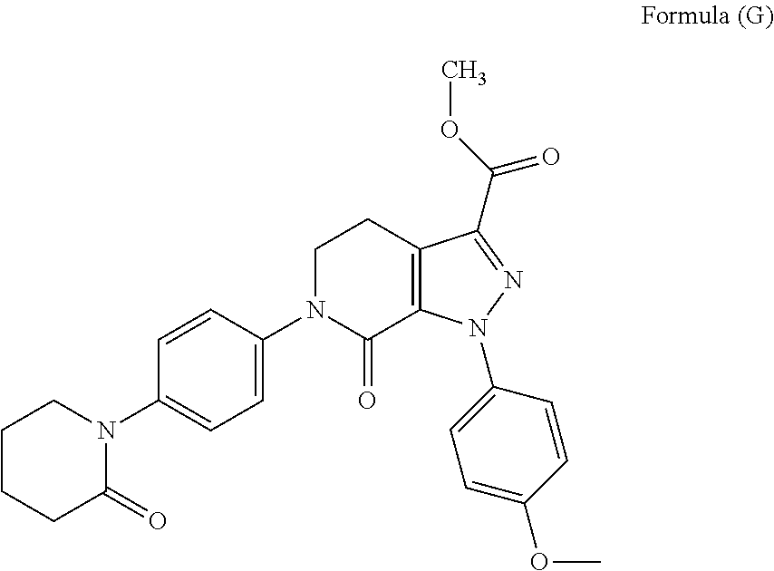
C1N(C2=CC=C(N3CCCCC3=O)C=C2)C(=O)C2=C(C1)C(C(=O)OC)=NN2C1=CC=C(OC)C=C1
